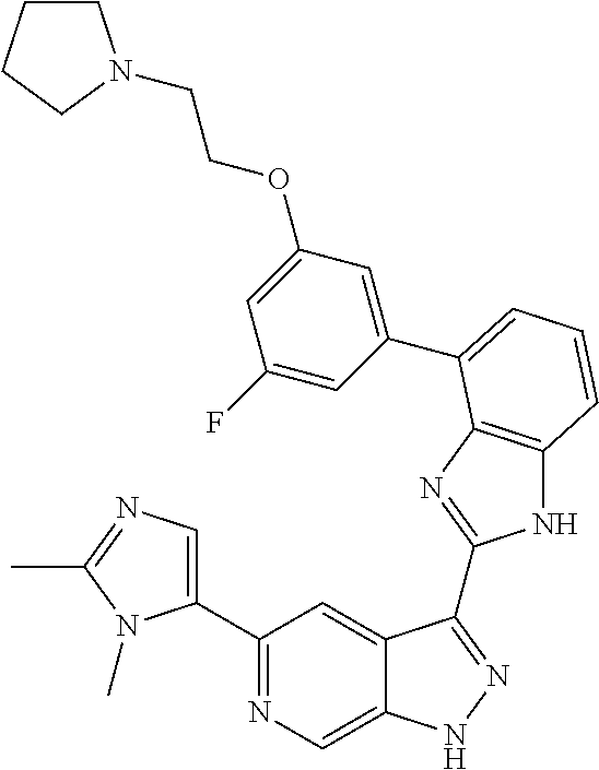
C1(C2=NC=C3C(=C2)C(C2=NC4=C(N2)C=CC=C4C2=CC(OCCN4CCCC4)=CC(F)=C2)=NN3)=CN=C(C)N1C
